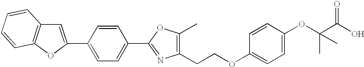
C1(C2=NC(CCOC3=CC=C(OC(C)(C(=O)O)C)C=C3)=C(C)O2)=CC=C(C2=CC3=C(O2)C=CC=C3)C=C1
